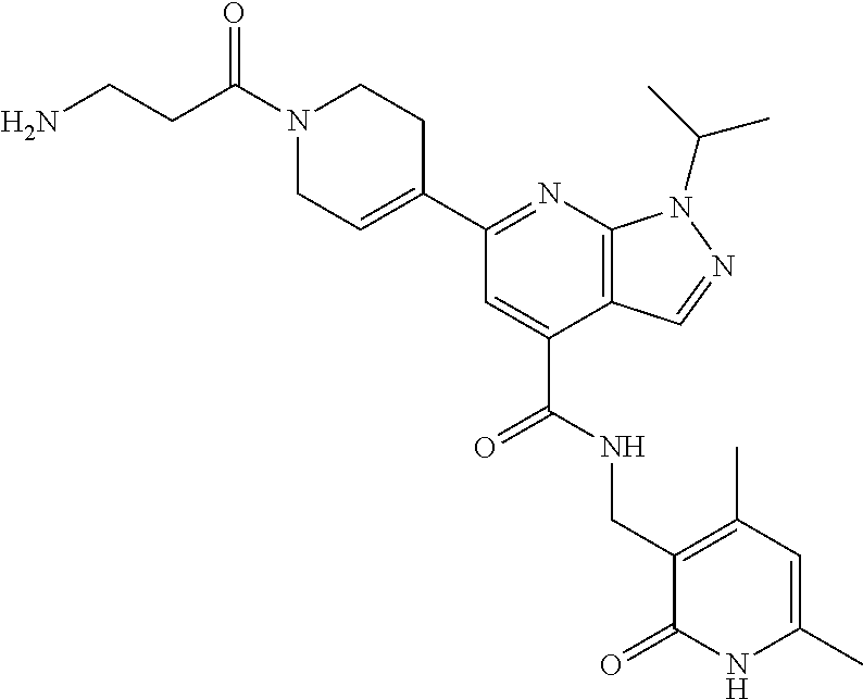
N1=C(C2=CCN(C(=O)CCN)CC2)C=C(C(NCC2=C(C)C=C(C)NC2=O)=O)C2=C1N(C(C)C)N=C2
